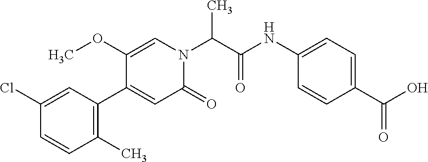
C1(C)=C(C2=CC(=O)N(C(C(NC3=CC=C(C(O)=O)C=C3)=O)C)C=C2OC)C=C(Cl)C=C1
